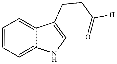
C1=CC=C2C(=C1)C(CCC(=O)[H])=CN2
